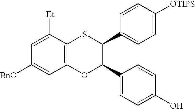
C1=C([Et])C2=C(C=C1[BnO])OC(C1=CC=C(O)C=C1)C(C1=CC=C([OTIPS])C=C1)S2
